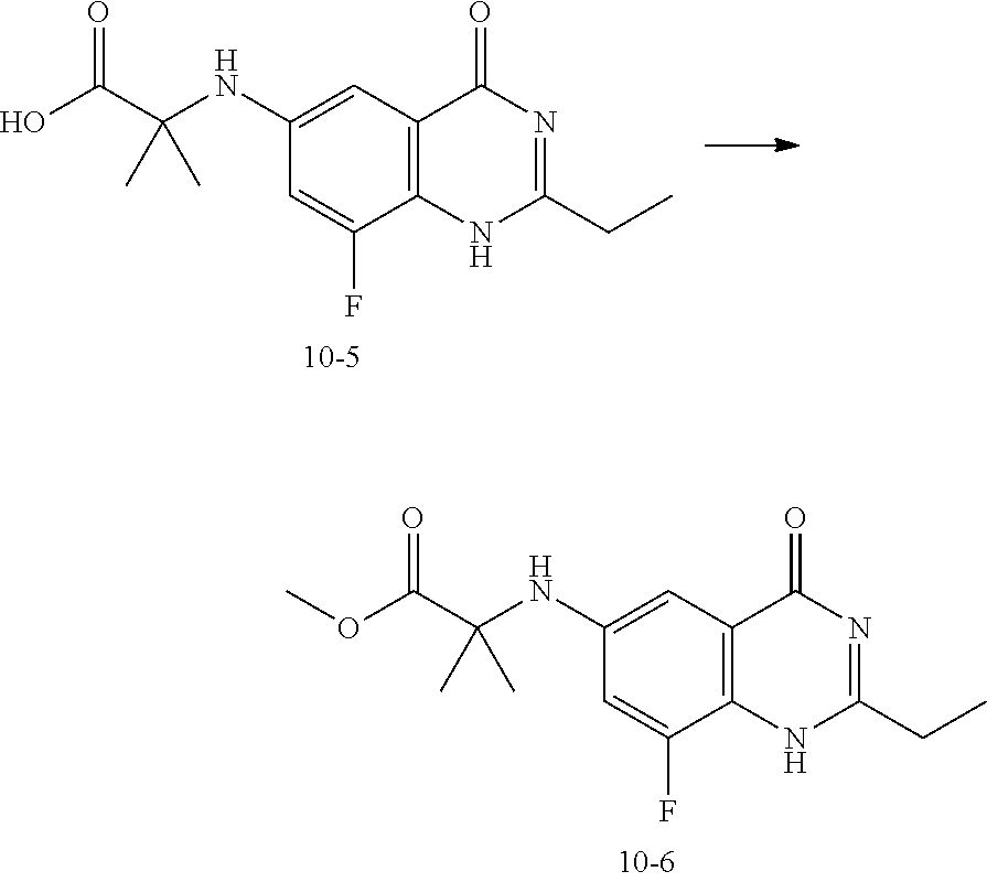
C12=C(C=C(NC(C(O)=O)(C)C)C=C1F)C(=O)N=C(CC)N2.C12=C(C=C(NC(C(OC)=O)(C)C)C=C1F)C(=O)N=C(CC)N2
